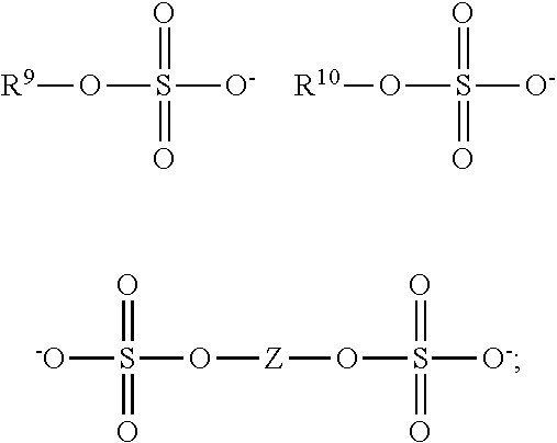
[R9]OS(=O)(=O)[O-].[R10]OS(=O)(=O)[O-].[-O]S(=O)(O[Z]OS(=O)(=O)[O-])=O
